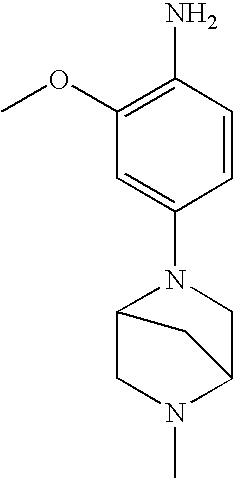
N1(C2=CC(OC)=C(N)C=C2)C2CN(C)C(C1)C2
